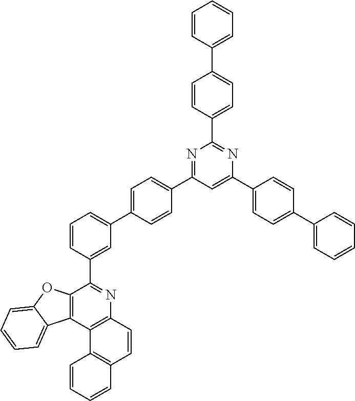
C12=C(C3=C(N=C1C1=CC(C4=CC=C(C5=NC(C6=CC=C(C7=CC=CC=C7)C=C6)=NC(C6=CC=C(C7=CC=CC=C7)C=C6)=C5)C=C4)=CC=C1)C=CC1=C3C=CC=C1)C1=CC=CC=C1O2
